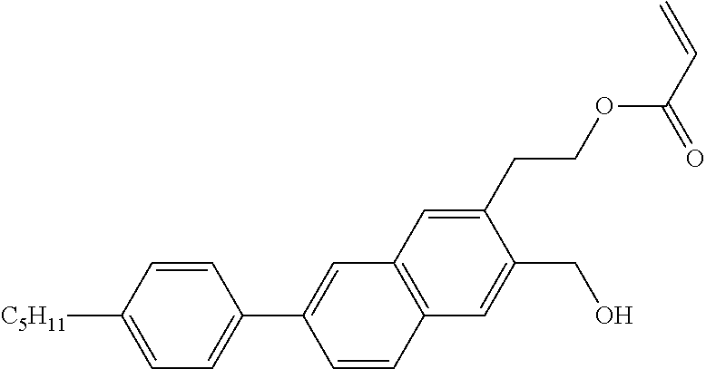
C1=CC([C5H11])=CC=C1C1=CC2=C(C=C(CO)C(CCOC(C=C)=O)=C2)C=C1
